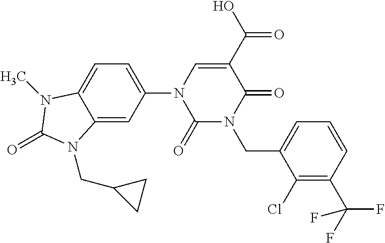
C12=CC(N3C(=O)N(CC4=CC=CC(C(F)(F)F)=C4Cl)C(=O)C(C(O)=O)=C3)=CC=C1N(C)C(=O)N2CC1CC1
